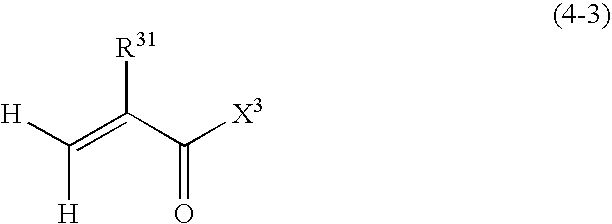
[H]C(=C(C([X3])=O)[R31])[H]
